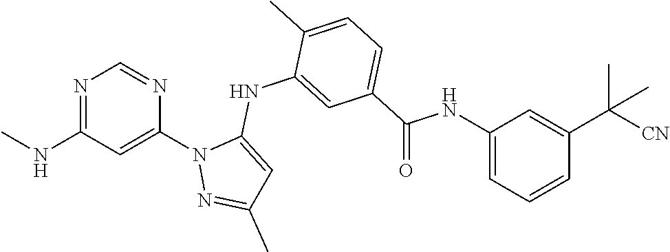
N1=C(NC)C=C(N2N=C(C)C=C2NC2=CC(C(NC3=CC=CC(C([CN])(C)C)=C3)=O)=CC=C2C)N=C1
